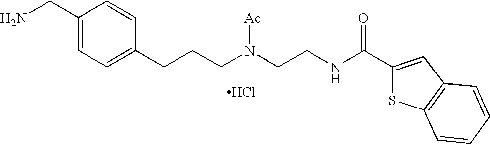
C1(CN)=CC=C(CCCN(CCNC(C2=CC3=C(S2)C=CC=C3)=O)[Ac])C=C1.Cl
